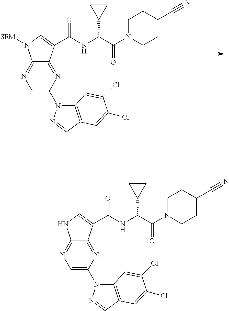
C1=C(N2C3=C(C=N2)C=C(Cl)C(Cl)=C3)N=C2C(=N1)N([SEM])C=C2C(NC(C(N1CCC(C#N)CC1)=O)C1CC1)=O.C1=C(N2C3=C(C=N2)C=C(Cl)C(Cl)=C3)N=C2C(=N1)NC=C2C(NC(C(N1CCC(C#N)CC1)=O)C1CC1)=O
